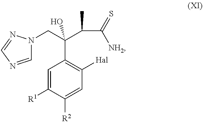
C1=C([R1])C([R2])=CC([Hal])=C1C(C(C)C(=S)[NH2])(CN1C=NC=N1)O
